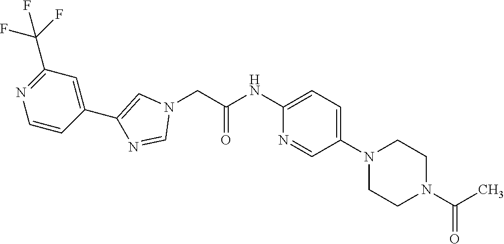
C1(NC(=O)CN2C=C(C3=CC(C(F)(F)F)=NC=C3)N=C2)=CC=C(N2CCN(C(C)=O)CC2)C=N1
